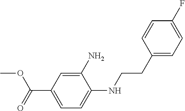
C1(CCNC2=CC=C(C(=O)OC)C=C2N)=CC=C(F)C=C1
